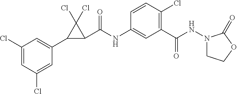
C1=C(Cl)C=C(Cl)C=C1C1C(C(NC2=CC(C(NN3CCOC3=O)=O)=C(Cl)C=C2)=O)C1(Cl)Cl
